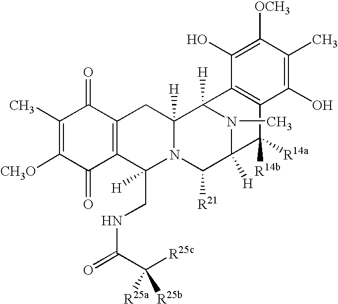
C1(C)=C([CH3O])C(=O)C2=C(C1=O)CC1([H])N(C2(CNC(=O)C([R25c])([R25a])[R25b])[H])C([R21])C2([H])N(C)C1([H])C1=C(C2([R14a])[R14b])C(O)=C(C)C([OCH3])=C1O
